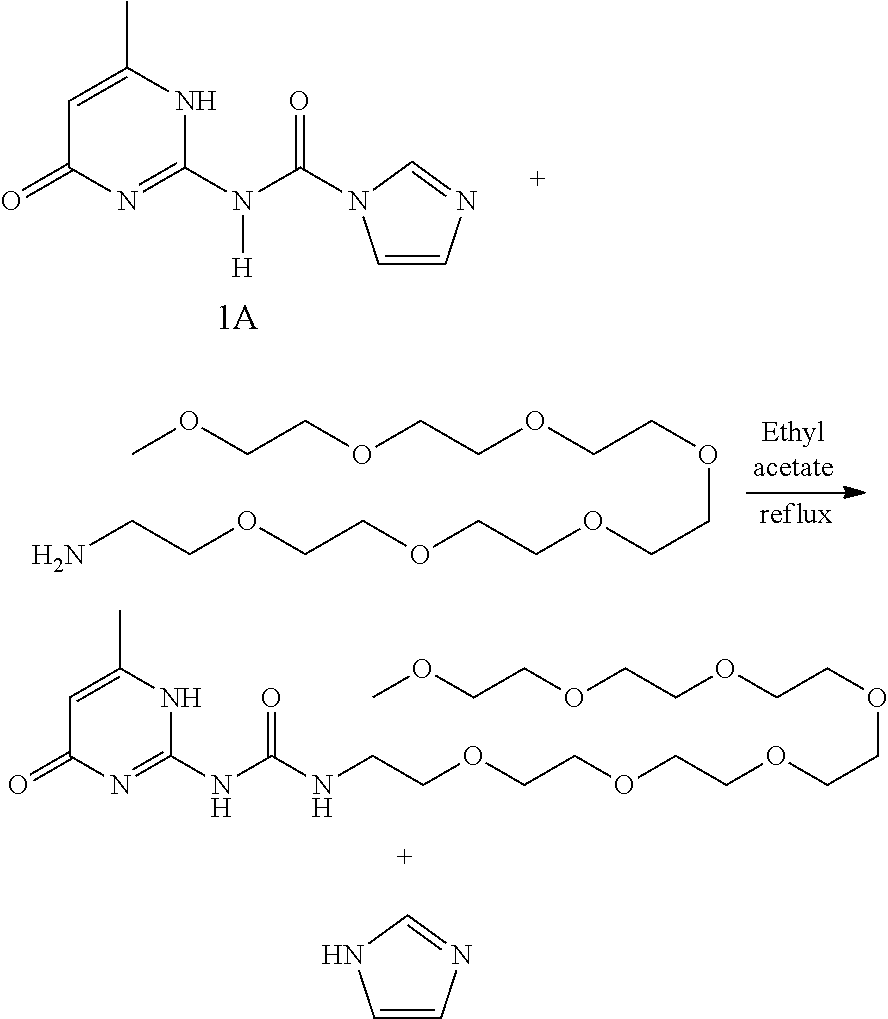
C1=C(C)NC(N(C(=O)N2C=CN=C2)[H])=NC1=O.NCCOCCOCCOCCOCCOCCOCCOC.N(CCOCCOCCOCCOCCOCCOCCOC)C(NC1=NC(=O)C=C(C)N1)=O.C1=CN=CN1
